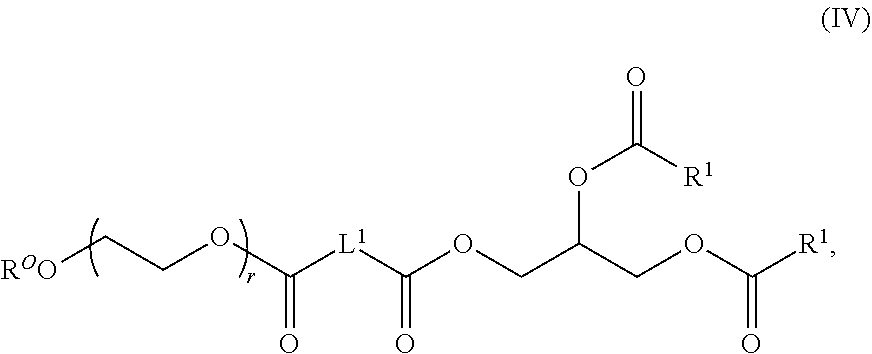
C(OCC[ROO])([L1]C(OCC(COC([R1])=O)OC(=O)[R1])=O)=O
